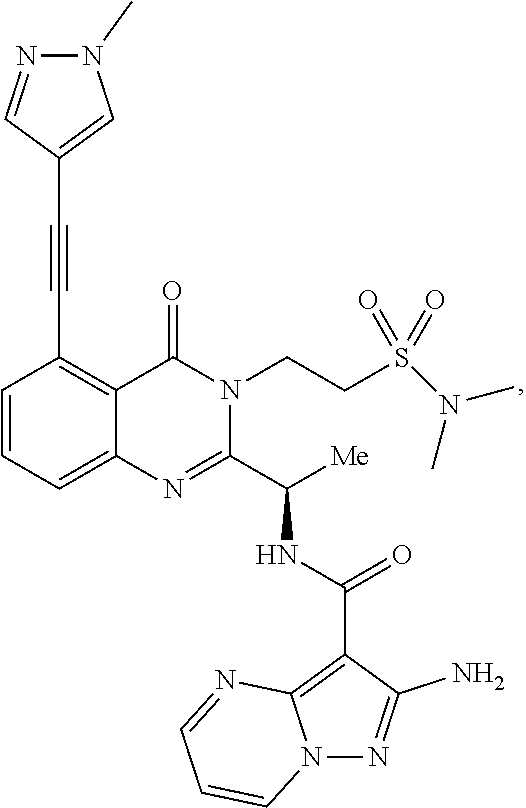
C1=CC=C2C(=C1C#CC1=CN(C)N=C1)C(=O)N(CCS(N(C)C)(=O)=O)C(C([Me])NC(C1=C3N(N=C1N)C=CC=N3)=O)=N2
